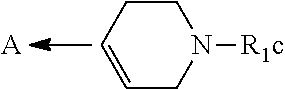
C1C=CCN([R1c])C1.[A]
